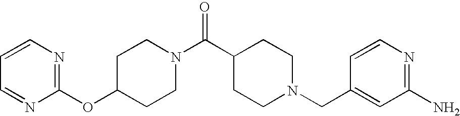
C1(OC2=NC=CC=N2)CCN(C(C2CCN(CC3=CC(N)=NC=C3)CC2)=O)CC1
